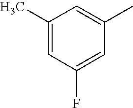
C1(C)=CC(F)=CC(C)=C1
